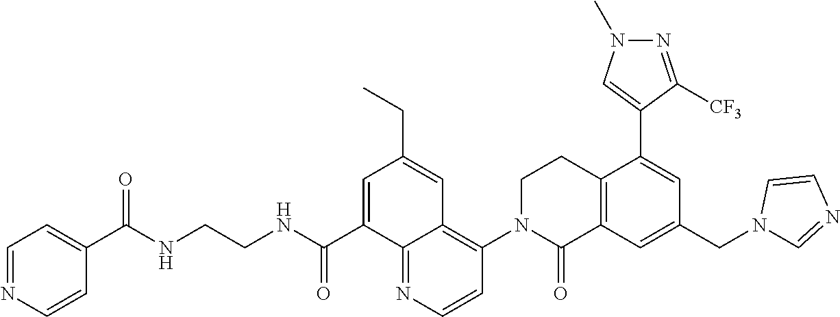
C1=NC=CC(C(NCCNC(C2=CC(CC)=CC3=C(N4C(=O)C5=C(CC4)C(C4=CN(C)N=C4[CF3])=CC(CN4C=NC=C4)=C5)C=CN=C23)=O)=O)=C1
